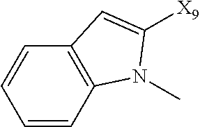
C1=CC2=C(C=C1)C=C([X9])N2C
